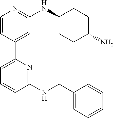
C1=CC(C2=CC=CC(NCC3=CC=CC=C3)=N2)=CC(NC2CCC(N)CC2)=N1
